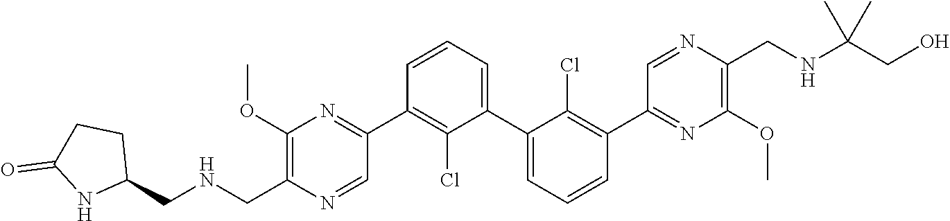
C1(OC)=C(C[HN]CC2CCC(=O)N2)N=CC(C2=C(Cl)C(C3=CC=CC(C4=NC(OC)=C(CNC(CO)(C)C)N=C4)=C3Cl)=CC=C2)=N1
